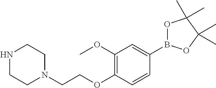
N1CCN(CCOC2=C(OC)C=C(B3OC(C)(C)C(C)(C)O3)C=C2)CC1
